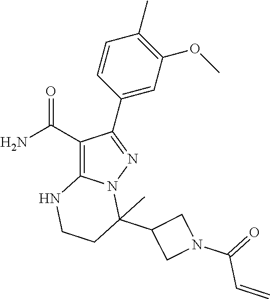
C1(C(N)=O)=C2N(N=C1C1=CC(OC)=C(C)C=C1)C(C1CN(C(=O)C=C)C1)(C)CCN2
